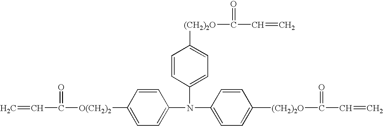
[O(CH2)2](C1=CC=C(N(C2=CC=C([(CH2)2O]C(C=C)=O)C=C2)C2=CC=C([(CH2)2O]C(C=C)=O)C=C2)C=C1)C(=O)C=C
